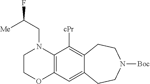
C12=C(N(CC(F)[Me])CCO1)C([cPr])=C1C(=C2)CCN([Boc])CC1
